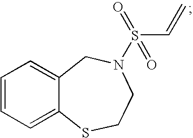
C1=CC=C2C(=C1)CN(S(C=C)(=O)=O)CCS2
